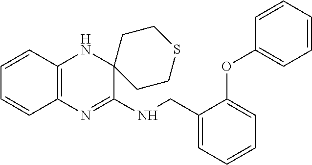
C1(CNC2=NC3=C(NC24CCSCC4)C=CC=C3)=CC=CC=C1OC1=CC=CC=C1
